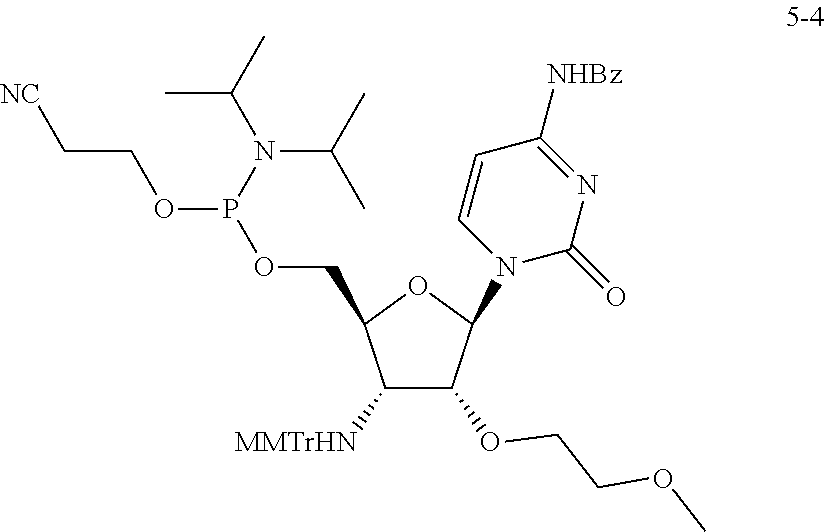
C1([MMTrHN])C(OCCOC)C(N2C(=O)N=C([NHBz])C=C2)OC1COP(OCC[NC])N(C(C)C)C(C)C
